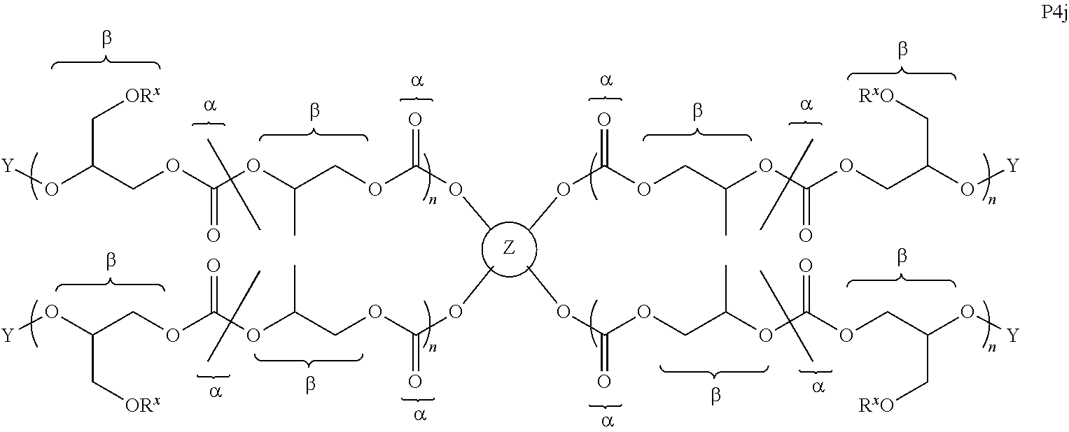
O(C(OCC(OC(OCC(O[Y])C[RxO])=O)C)=O)C.O(C(OCC(OC(OCC(O[Y])C[RxO])=O)C)=O)C.O(C(OCC(OC(OCC(O[Y])C[ORx])=O)C)=O)C.O(C(OCC(OC(OCC(O[Y])C[ORx])=O)C)=O)C.[Z]
